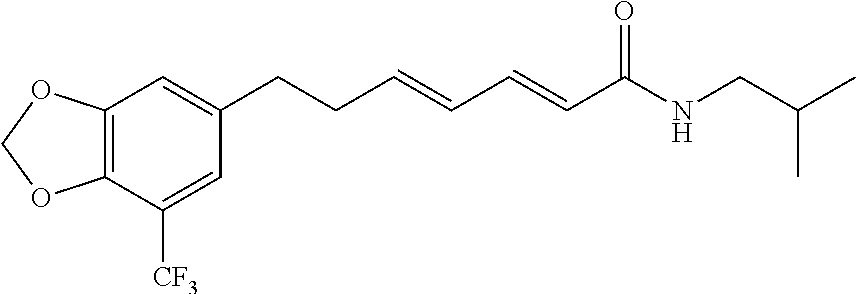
C1=C([CF3])C2=C(C=C1CCC=CC=CC(NCC(C)C)=O)OCO2
